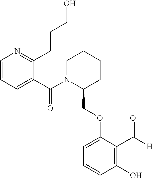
C1=CC=C(C(N2C(COC3=CC=CC(O)=C3C([H])=O)CCCC2)=O)C(CCCO)=N1
